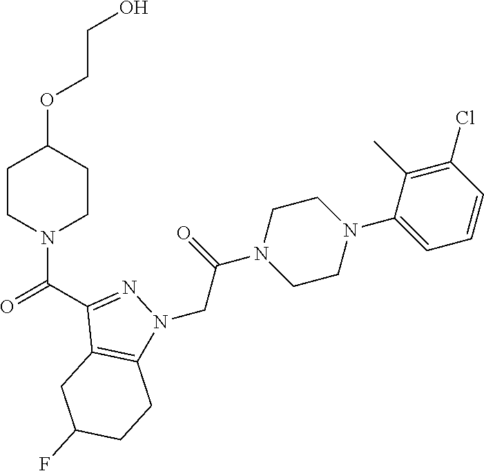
C(C(N1CCN(C2=CC=CC(Cl)=C2C)CC1)=O)N1C2=C(C(C(N3CCC(OCCO)CC3)=O)=N1)CC(F)CC2
